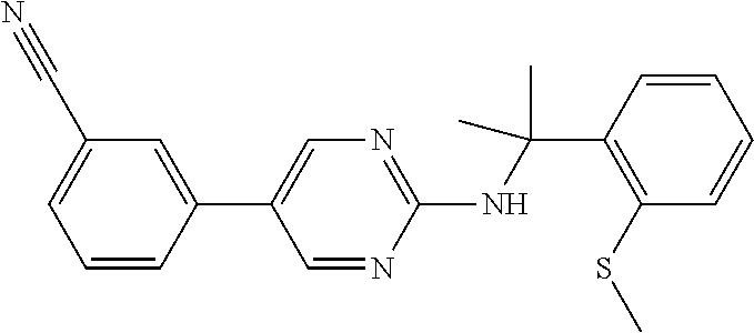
C1(C2=CN=C(NC(C)(C)C3=C(SC)C=CC=C3)N=C2)=CC(C#N)=CC=C1
